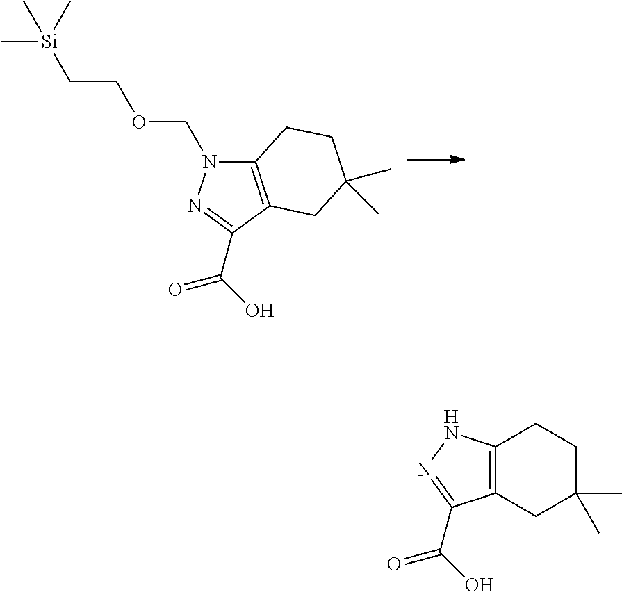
C12=C(C(C(O)=O)=NN1COCC[Si](C)(C)C)CC(C)(C)CC2.C12=C(NN=C1C(O)=O)CCC(C)(C)C2
